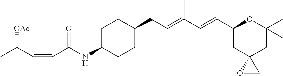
C1C(NC(C=CC(C)[OAc])=O)CCC(CC=C(C=CC2CC3(CC(C)(C)O2)OC3)C)C1
